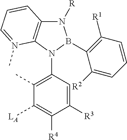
N1([R])C2=C(N(C3=C(C)C([LA])=C([R4])C([R3])=C3)B1C1=C([R1])C=CC=C1[R2])N(C)=CC=C2
